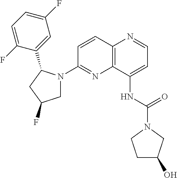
C12=C(C(NC(=O)N3CC(O)CC3)=CC=N1)N=C(N1CC(F)CC1C1=CC(F)=CC=C1F)C=C2
